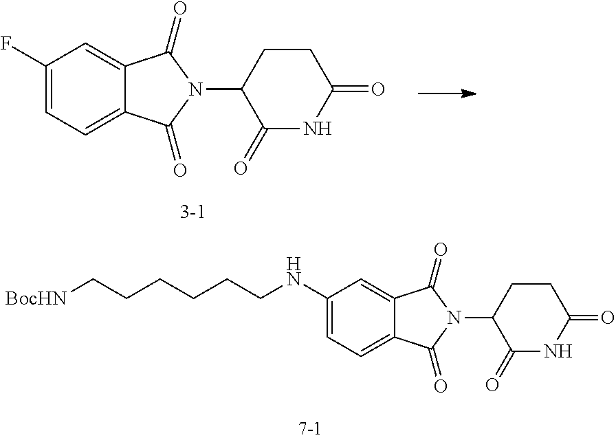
C1(F)=CC=C2C(=C1)C(=O)N(C1C(=O)NC(=O)CC1)C2=O.C1(NCCCCCC[BocHN])=CC=C2C(=C1)C(=O)N(C1C(=O)NC(=O)CC1)C2=O
